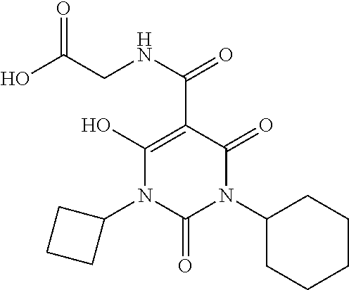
C1(N2C(=O)N(C3CCCCC3)C(=O)C(C(NCC(O)=O)=O)=C2O)CCC1
